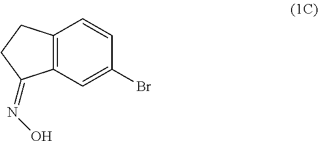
C12=C(C=C(Br)C=C1)C(=NO)CC2
